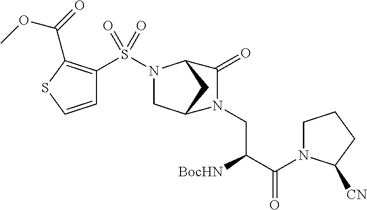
C1=CSC(C(=O)OC)=C1S(N1CC2CC1C(=O)N2CC(C(N1CCCC1[CN])=O)[BocHN])(=O)=O
